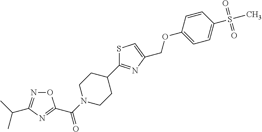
S1C=C(COC2=CC=C(S(=O)(=O)C)C=C2)N=C1C1CCN(C(=O)C2=NC(C(C)C)=NO2)CC1
